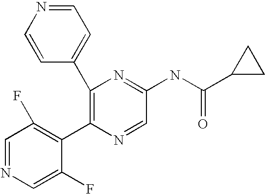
C1(C2=C(C3=C(F)C=NC=C3F)N=CC(NC(C3CC3)=O)=N2)=CC=NC=C1
